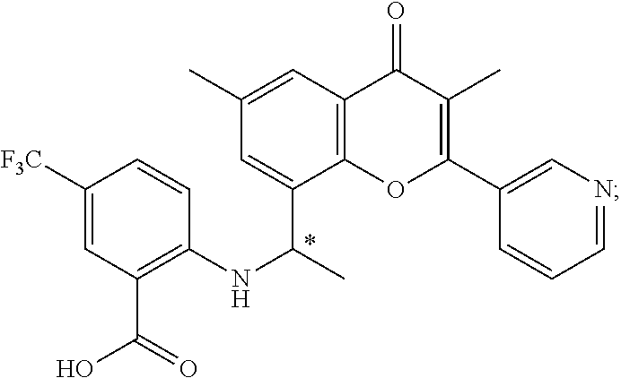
C12=C(OC(C3=CN=CC=C3)=C(C)C1=O)C(C(C)NC1=C(C(O)=O)C=C([F3C])C=C1)=CC(C)=C2
